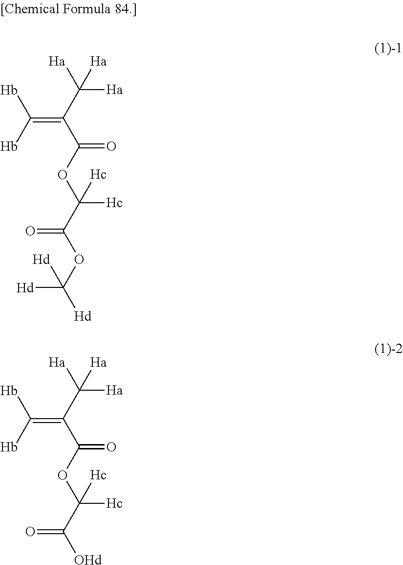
C(=C(C(=O)OC(C(OC([Hd])([Hd])[Hd])=O)([Hc])[Hc])C([Ha])([Ha])[Ha])([Hb])[Hb].C(=C(C(=O)OC(C([OHd])=O)([Hc])[Hc])C([Ha])([Ha])[Ha])([Hb])[Hb]
